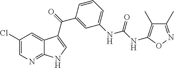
C1(Cl)=CN=C2C(=C1)C(C(C1=CC(NC(=O)NC3=C(C)C(C)=NO3)=CC=C1)=O)=CN2
